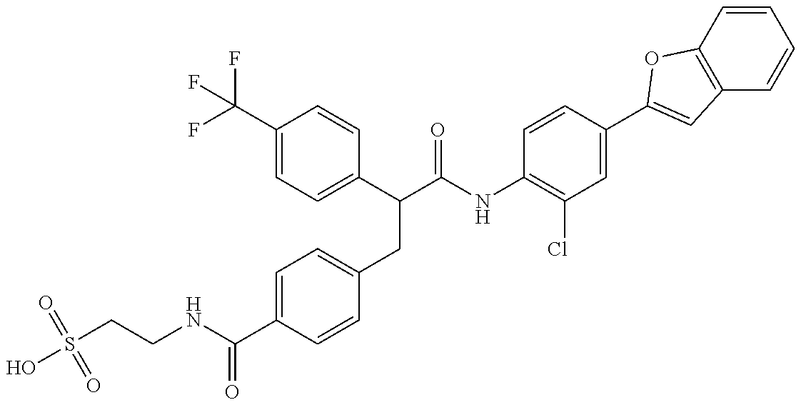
S(CCNC(C1=CC=C(CC(C(NC2=C(Cl)C=C(C3=CC4=C(C=CC=C4)O3)C=C2)=O)C2=CC=C(C(F)(F)F)C=C2)C=C1)=O)(=O)(=O)O
